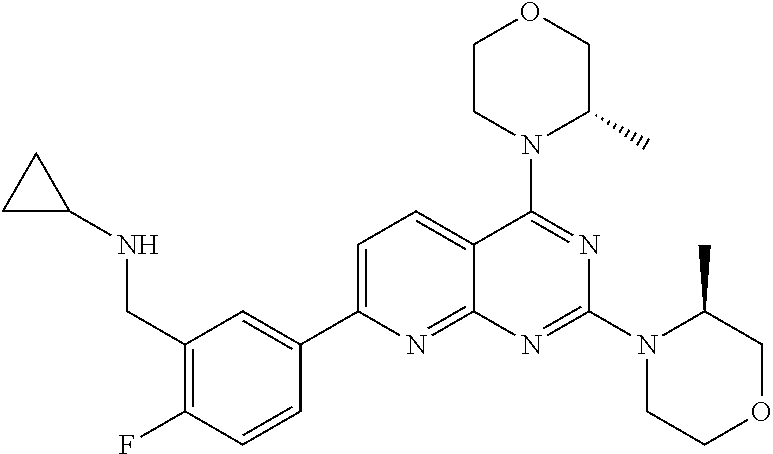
C1(CNC2CC2)=C(F)C=CC(C2=CC=C3C(=N2)N=C(N2CCOCC2C)N=C3N2C(C)COCC2)=C1
